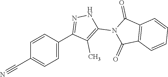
C1=C(C2=NNC(N3C(=O)C4=C(C3=O)C=CC=C4)=C2C)C=CC(C#N)=C1
